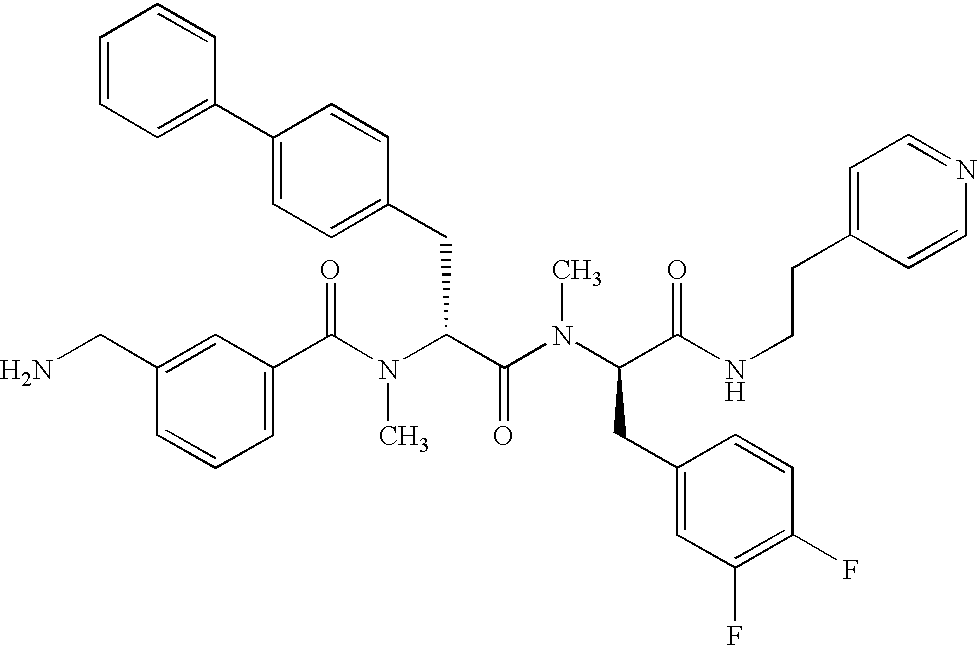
C1(C(N(C(C(N(C(C(NCCC2=CC=NC=C2)=O)CC2=CC(F)=C(F)C=C2)C)=O)CC2=CC=C(C3=CC=CC=C3)C=C2)C)=O)=CC=CC(CN)=C1
